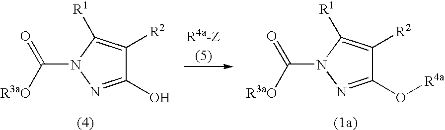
C1(O)=NN(C([R3aO])=O)C([R1])=C1[R2].C1(O[R4a])=NN(C([R3aO])=O)C([R1])=C1[R2]
